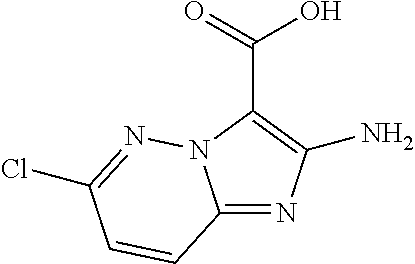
C12=NC(N)=C(C(O)=O)N1N=C(Cl)C=C2
